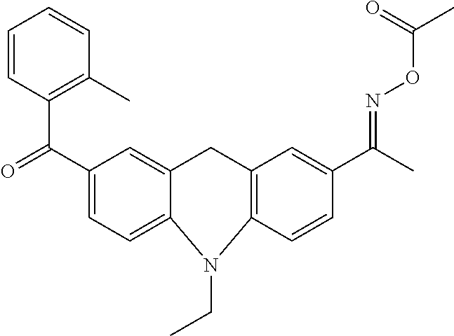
C1(C(=O)C2=C(C)C=CC=C2)=CC=C2C(=C1)CC1=C(N2CC)C=CC(C(C)=NOC(C)=O)=C1
